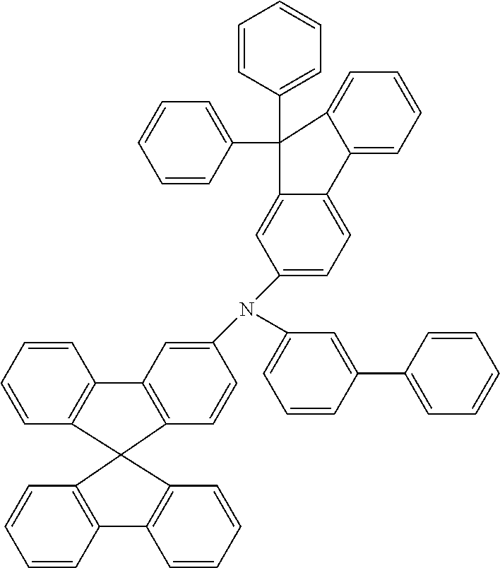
C1=CC=CC2=C1C1(C3=C2C=C(N(C2=CC=C4C(=C2)C(C2=CC=CC=C2)(C2=CC=CC=C2)C2=CC=CC=C42)C2=CC=CC(C4=CC=CC=C4)=C2)C=C3)C2=C(C=CC=C2)C2=C1C=CC=C2
